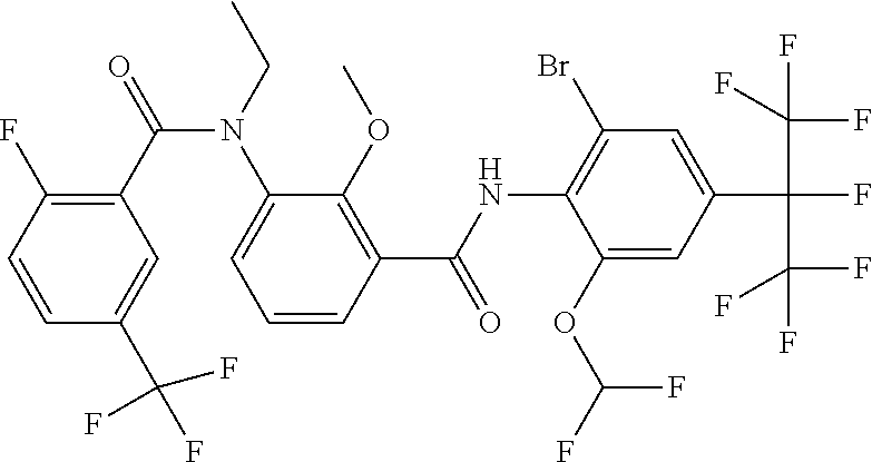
C1=CC(F)=C(C(=O)N(CC)C2=CC=CC(C(NC3=C(Br)C=C(C(F)(C(F)(F)F)C(F)(F)F)C=C3OC(F)F)=O)=C2OC)C=C1C(F)(F)F
